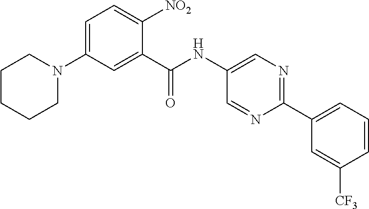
C1=C(N2CCCCC2)C=C(C(NC2=CN=C(C3=CC=CC([CF3])=C3)N=C2)=O)C([NO2])=C1
